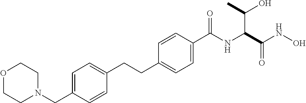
O1CCN(CC2=CC=C(CCC3=CC=C(C(NC(C(NO)=O)C(C)O)=O)C=C3)C=C2)CC1
